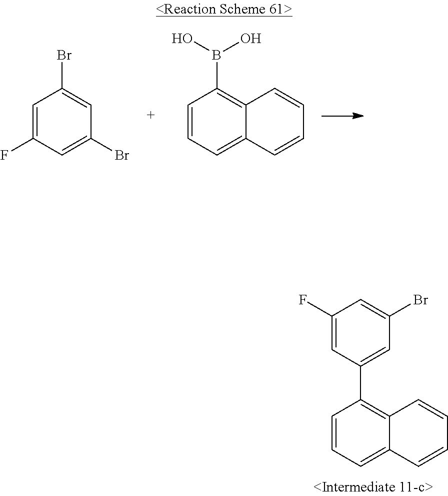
C1=CC=C2C(=C1C1=CC(Br)=CC(F)=C1)C=CC=C2.C1=CC=C2C(=C1B(O)O)C=CC=C2.C1=C(F)C=C(Br)C=C1Br
